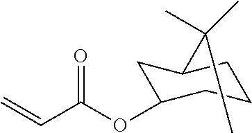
C1C(OC(C=C)=O)CCCC1C(C)(C)C
